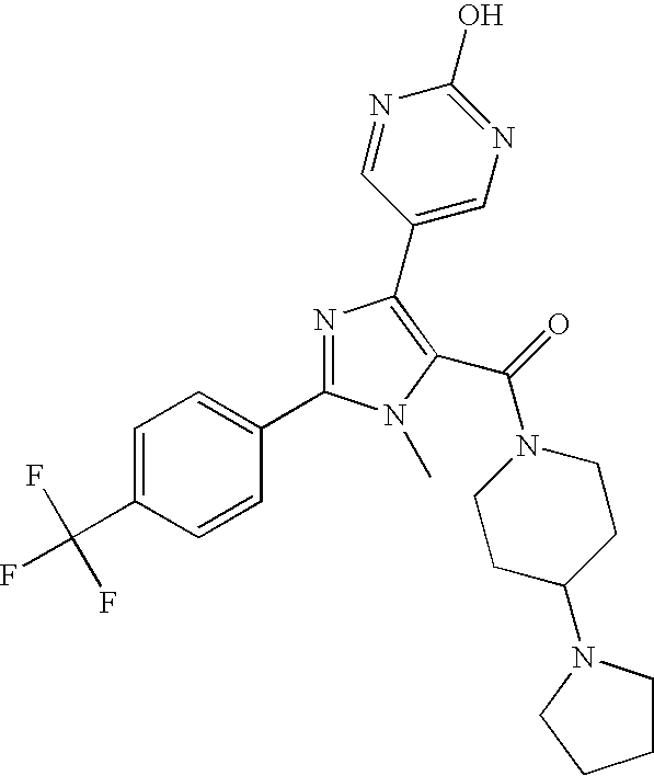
C1=C(C(F)(F)F)C=CC(C2=NC(C3=CN=C(O)N=C3)=C(C(=O)N3CCC(N4CCCC4)CC3)N2C)=C1
